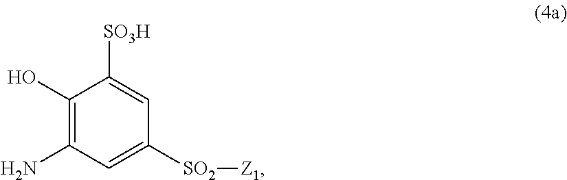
C1(O)=C(N)C=C([SO2][Z1])C=C1[SO3H]
